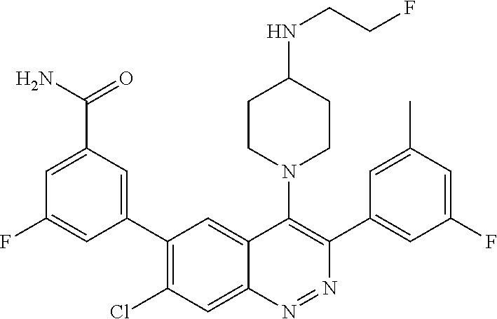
C1(C2=CC(C(=O)N)=CC(F)=C2)=C(Cl)C=C2C(=C1)C(N1CCC(NCCF)CC1)=C(C1=CC(F)=CC(C)=C1)N=N2
